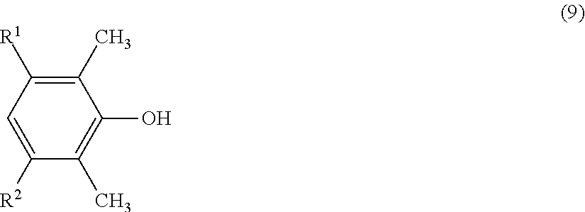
C1(C)=C([R1])C=C([R2])C(C)=C1O
